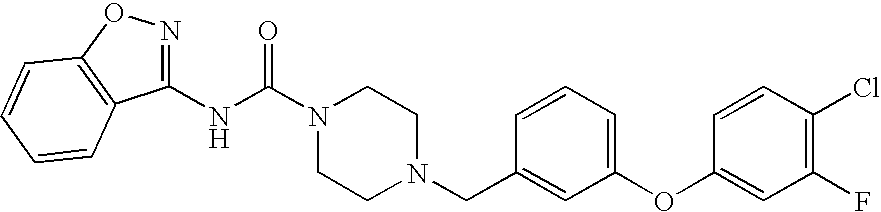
N(C(N1CCN(CC2=CC(OC3=CC(F)=C(Cl)C=C3)=CC=C2)CC1)=O)C1=NOC2=C1C=CC=C2
